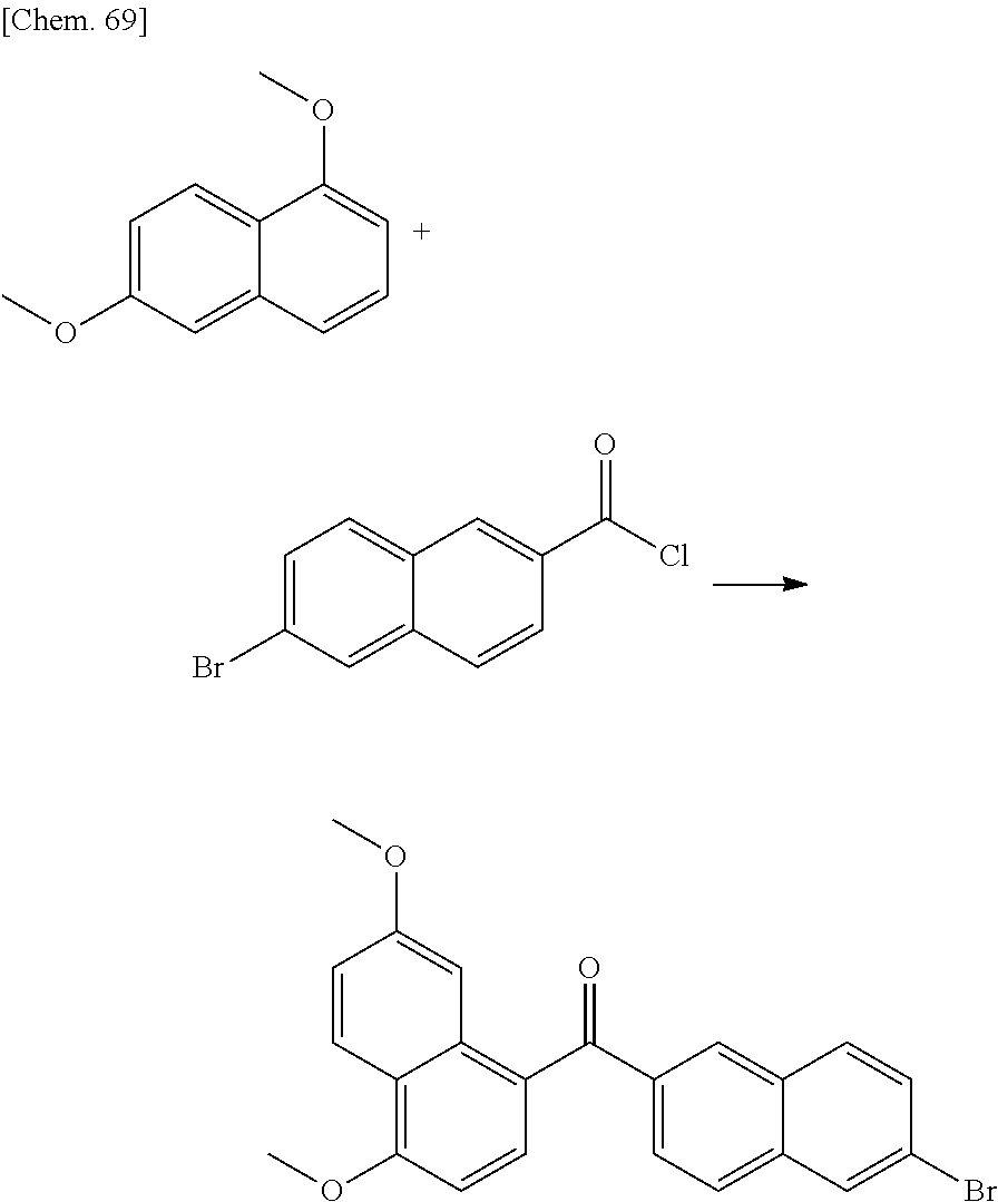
C1=C(OC)C=C2C(=C1)C(OC)=[C+]C=C2.C1=C(Br)C=C2C(=C1)C=C(C(Cl)=O)C=C2.C1(C(C2=C3C(=C(OC)C=C2)C=CC(OC)=C3)=O)=CC=C2C(=C1)C=CC(Br)=C2
